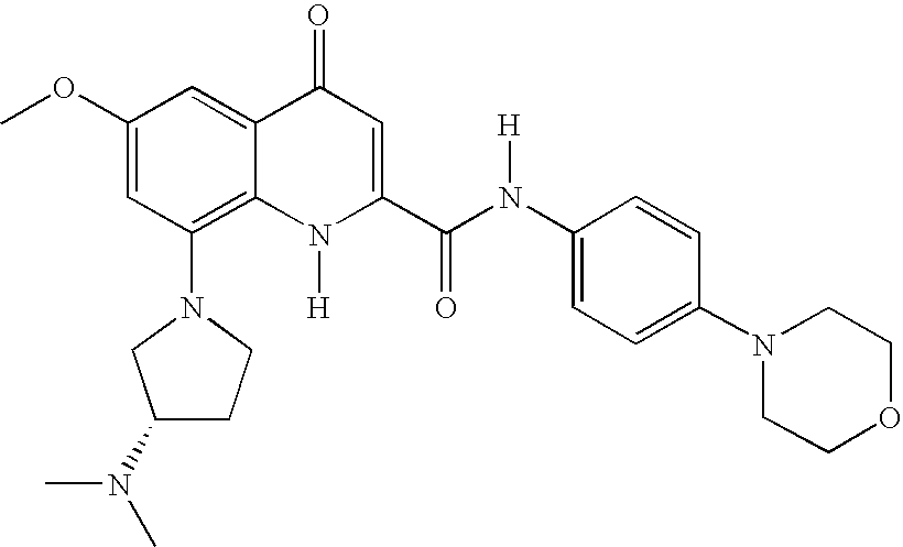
C1(N2CCC(N(C)C)C2)=C2C(=CC(OC)=C1)C(=O)C=C(C(N(C1=CC=C(N3CCOCC3)C=C1)[H])=O)N2[H]
